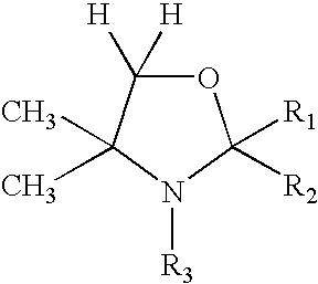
O1C([H])([H])C(C)(C)N([R3])C1([R1])[R2]
